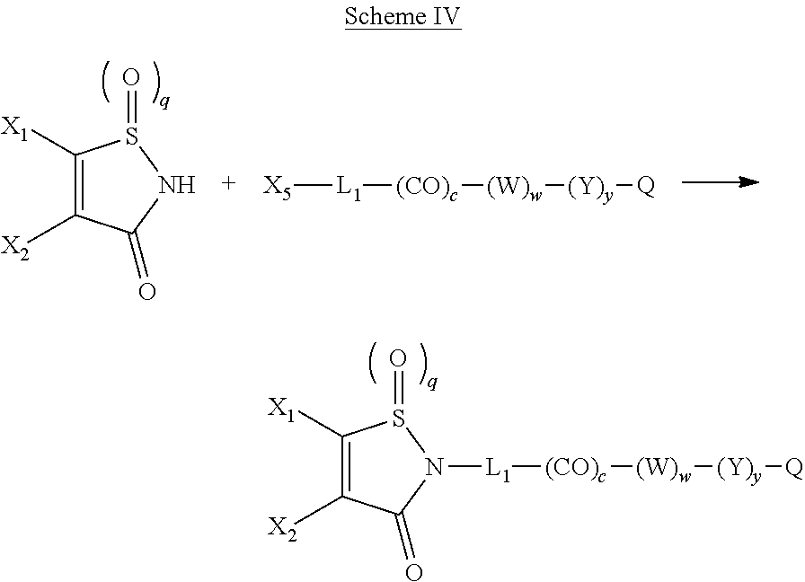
N1([L1][(CO)c][(W)w][(Y)y][Q])S(=O)C([X1])=C([X2])C1=O.N1S(=O)C([X1])=C([X2])C1=O.[L1]([(CO)c][(W)w][(Y)y][Q])[X5]
